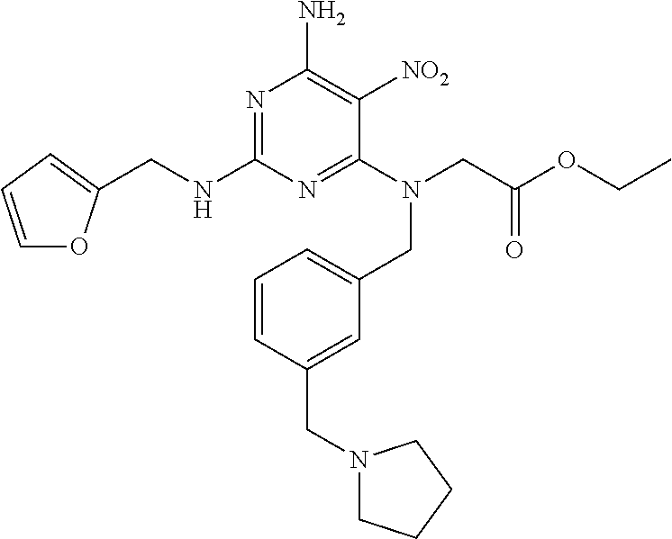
N1=C(NCC2=CC=CO2)N=C(N(CC2=CC=CC(CN3CCCC3)=C2)CC(OCC)=O)C([NO2])=C1N
